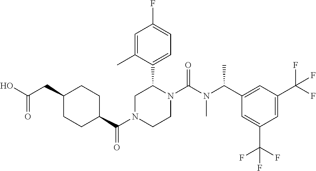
C(N1CCN(C(N(C(C2=CC(C(F)(F)F)=CC(C(F)(F)F)=C2)C)C)=O)C(C2=CC=C(F)C=C2C)C1)(C1CCC(CC(O)=O)CC1)=O
